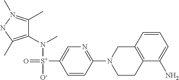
C1(N([S+](=O)([O-])C2=CN=C(N3CCC4=C(C3)C=CC=C4N)C=C2)C)=C(C)NN(C)=C1C
